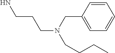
NCCCN(CCCC)CC1=CC=CC=C1
